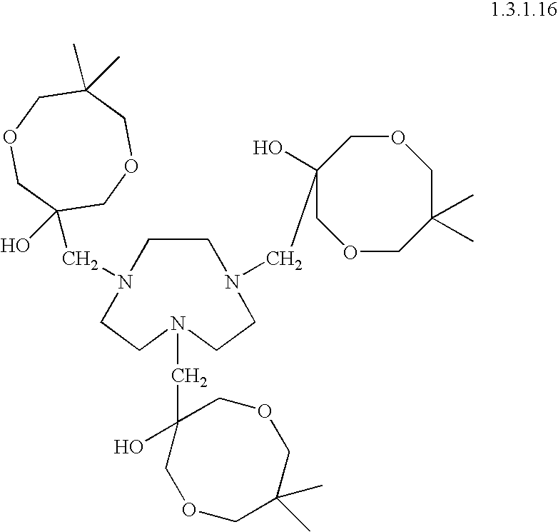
N1(CC2(O)COCC(C)(C)COC2)CCN(CC2(O)COCC(C)(C)COC2)CCN(CC2(O)COCC(C)(C)COC2)CC1
